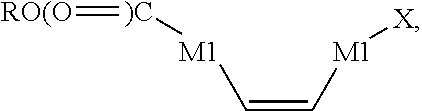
C([M1][X])=C[M1][)C]=[RO(O]
